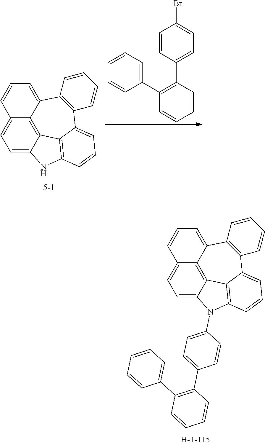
C1=C2C3=C4C(=CC=C3C=C1)N(C1=CC=C(C3=C(C5=CC=CC=C5)C=CC=C3)C=C1)C1=C4C(=CC=C1)C1=C2C=CC=C1.C1=C2C3=C4C(=CC=C3C=C1)NC1=C4C(=CC=C1)C1=C2C=CC=C1.C1=CC=C(C2=C(C3=CC=C(Br)C=C3)C=CC=C2)C=C1
